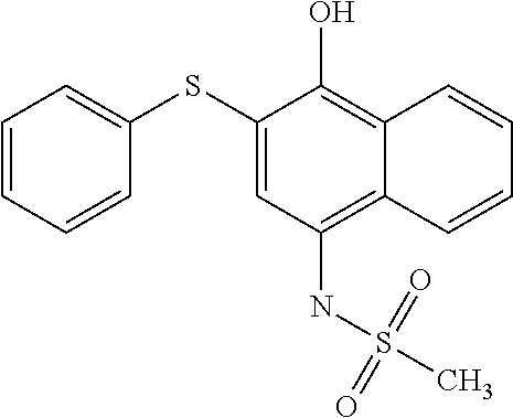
C1(SC2=CC=CC=C2)=CC(NS(C)(=O)=O)=C2C(=C1O)C=CC=C2
